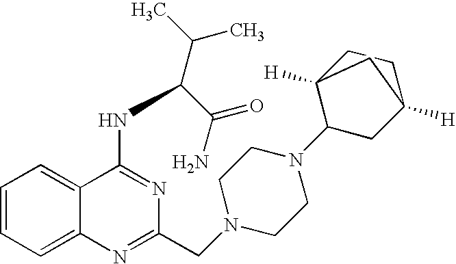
C1=CC=C2C(=C1)C(NC(C(N)=O)C(C)C)=NC(CN1CCN(C3CC4([H])CCC3([H])C4)CC1)=N2
